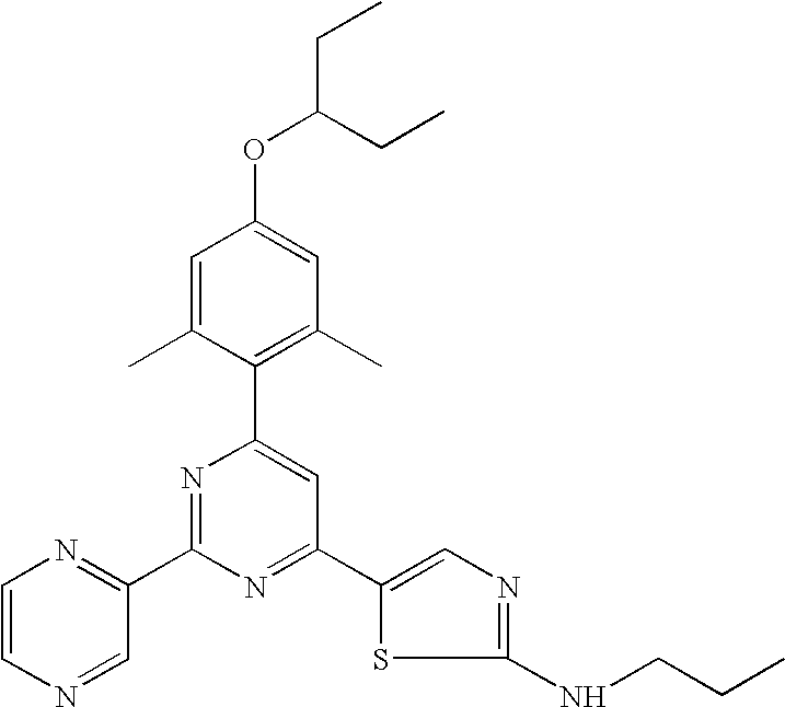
C1=C(C)C(C2=CC(C3=CN=C(NCCC)S3)=NC(C3=NC=CN=C3)=N2)=C(C)C=C1OC(CC)CC
